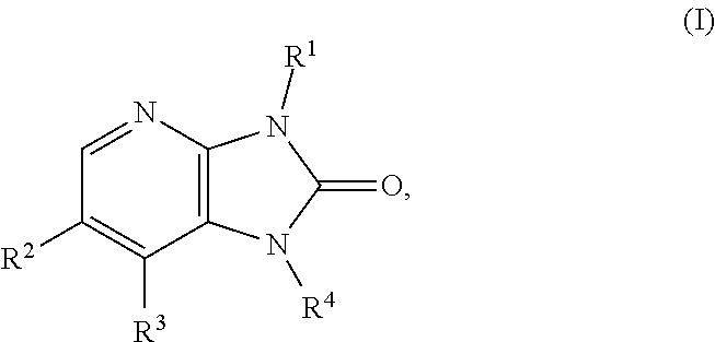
C1([R2])=C([R3])C2=C(N=C1)N([R1])C(=O)N2[R4]
